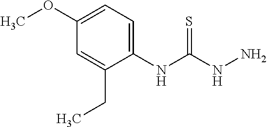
C1(NC(NN)=S)=CC=C(OC)C=C1CC
